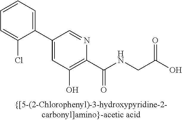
C1=CC=C(Cl)C(C2=CC(O)=C(C(NCC(O)=O)=O)N=C2)=C1
